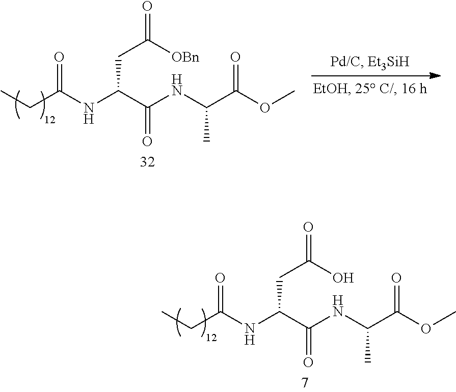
O=C(NC(C(NC(C(OC)=O)C)=O)CC(=O)O)CC.O=C(NC(C(NC(C(OC)=O)C)=O)CC(=O)[OBn])CC
